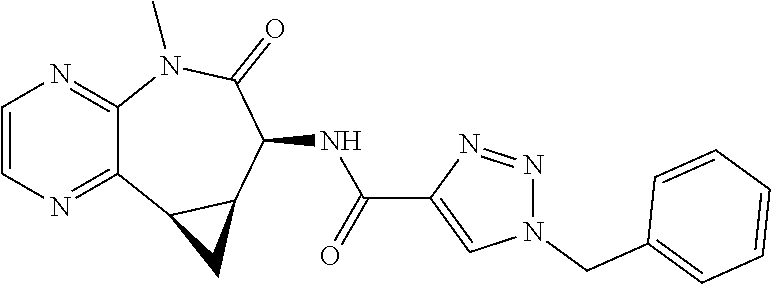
C12=NC=CN=C1N(C)C(=O)C(NC(C1=CN(CC3=CC=CC=C3)N=N1)=O)C1C2C1
